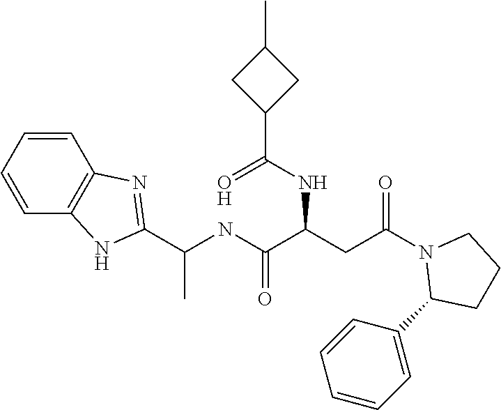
N1(C(CC(C(NC(C)C2=NC3=C(C=CC=C3)N2)=O)NC(C2CC(C)C2)=O)=O)C(C2=CC=CC=C2)CCC1
